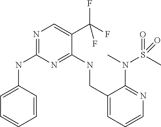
N1=C(NC2=CC=CC=C2)N=C(NCC2=CC=CN=C2N(C)S(=O)(C)=O)C(C(F)(F)F)=C1
